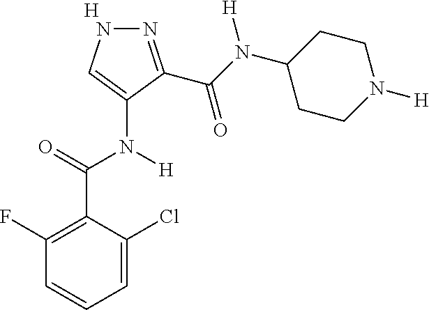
[H].C1=C(Cl)C(C(=O)N(C2=CNN=C2C(N(C2CCN([H])CC2)[H])=O)[H])=C(F)C=C1
